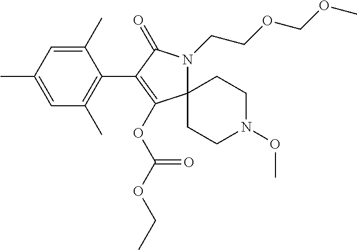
C12(N(CCOCOC)C(=O)C(C3=C(C)C=C(C)C=C3C)=C1OC(OCC)=O)CCN(OC)CC2
